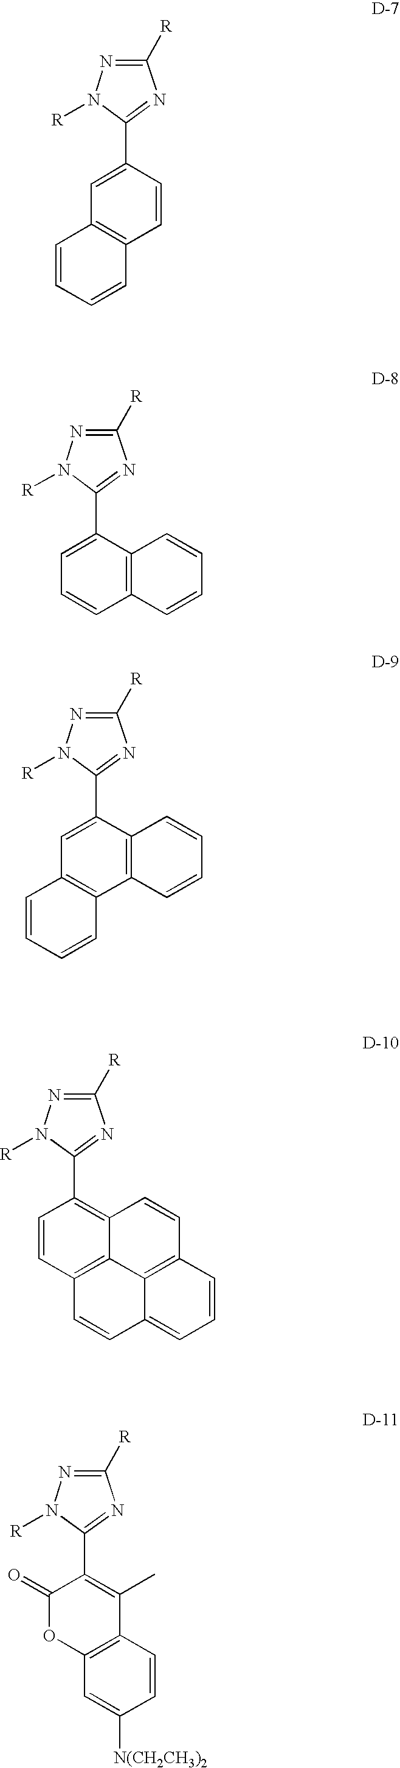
C1([R])=NN([R])C(C2=CC3=C(C=C2)C=CC=C3)=N1.C1([R])=NN([R])C(C2=CC=CC3=C2C=CC=C3)=N1.C1([R])=NN([R])C(C2=CC3=C(C4=C2C=CC=C4)C=CC=C3)=N1.C1([R])=NN([R])C(C2=C3C4=C(C=C2)C=CC2=CC=CC(=C42)C=C3)=N1.C1([R])=NN([R])C(C2=C(C)C3=C(OC2=O)C=C([N(CH2CH3)2])C=C3)=N1
